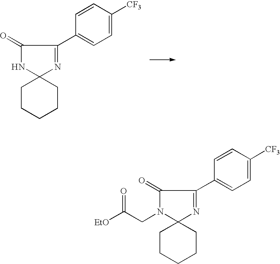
C1CCCCC12N=C(C1=CC=C([CF3])C=C1)C(=O)N2.C1CCCCC12N=C(C1=CC=C([CF3])C=C1)C(=O)N2CC([EtO])=O
